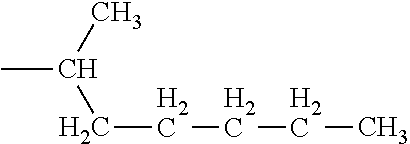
CC(C)CCCCC
